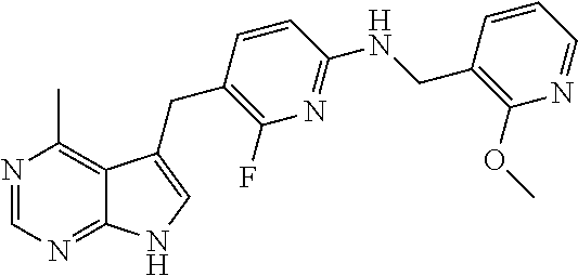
C1(OC)=C(CNC2=NC(F)=C(CC3=CNC4=NC=NC(C)=C43)C=C2)C=CC=N1
